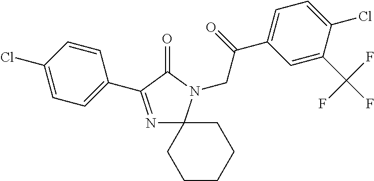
N1=C(C2=CC=C(Cl)C=C2)C(=O)N(CC(C2=CC=C(Cl)C(C(F)(F)F)=C2)=O)C12CCCCC2
